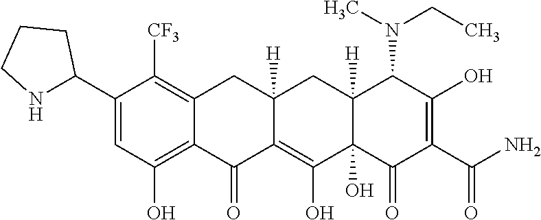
C1=C(C2NCCC2)C([CF3])=C2CC3([H])CC4([H])C(N(CC)C)C(O)=C(C(=O)N)C(=O)C4(O)C(O)=C3C(=O)C2=C1O
